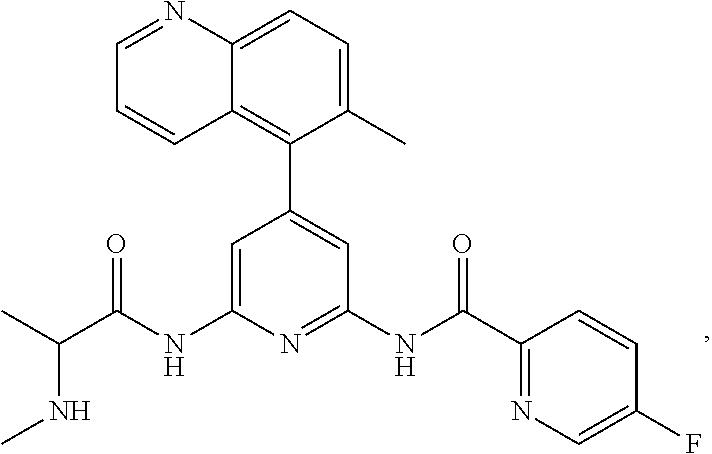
C1=C(NC(C(C)NC)=O)N=C(NC(=O)C2=NC=C(F)C=C2)C=C1C1=C2C(=CC=C1C)N=CC=C2
